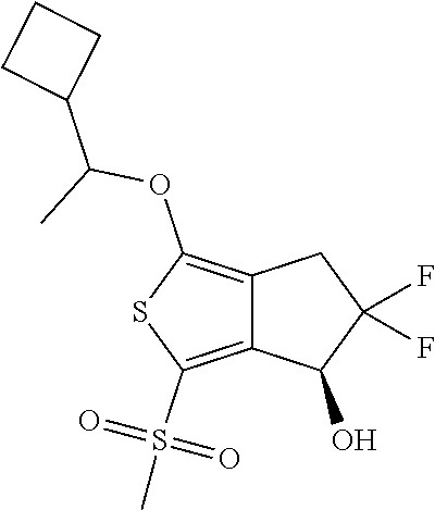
C12=C(OC(C3CCC3)C)SC(S(C)(=O)=O)=C1C(O)C(F)(F)C2
